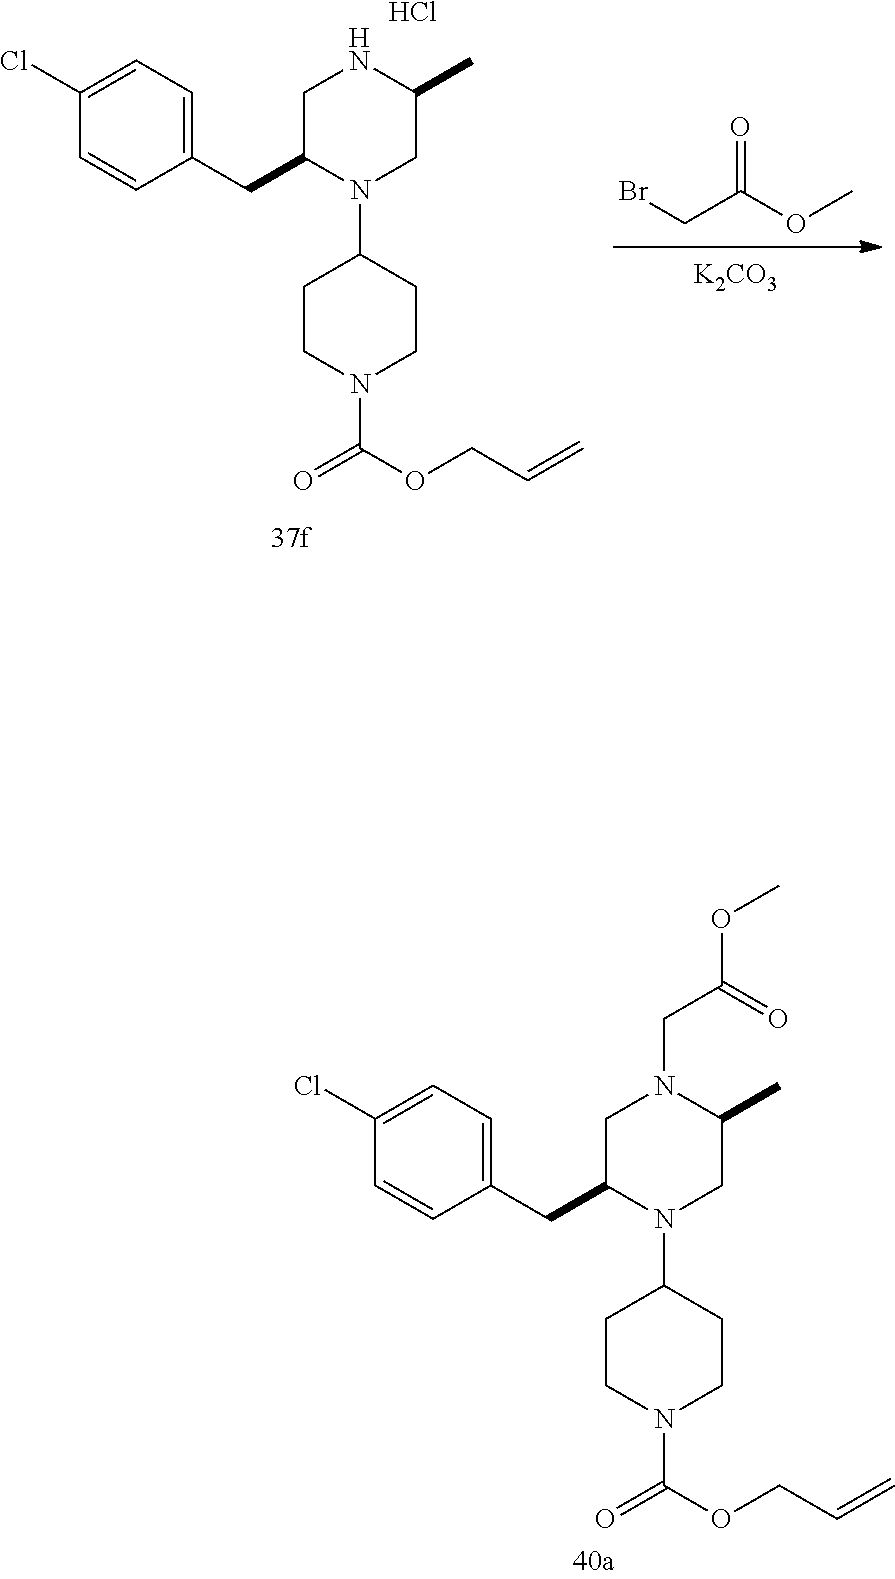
C1C(C)N(CC(OC)=O)CC(CC2=CC=C(Cl)C=C2)N1C1CCN(C(=O)OCC=C)CC1.C1C(C)NCC(CC2=CC=C(Cl)C=C2)N1C1CCN(C(=O)OCC=C)CC1.Cl.[K2CO3].O=C(CBr)OC
